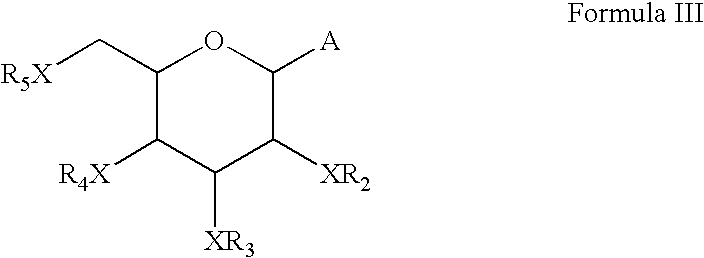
C1(C[R5X])C([R4X])C([XR3])C([XR2])C([A])O1
